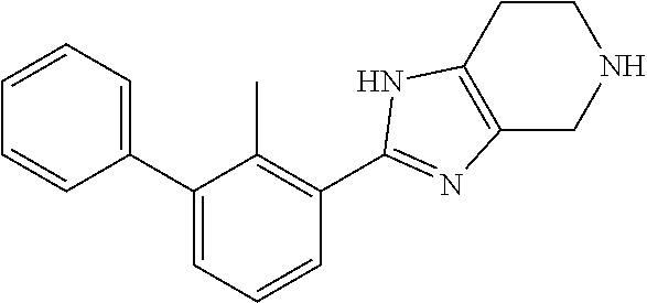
C1=CC=C(C2=CC=CC(C3=NC4=C(CCNC4)N3)=C2C)C=C1
